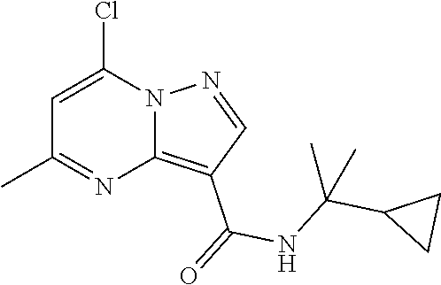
C1=C(Cl)N2C(=C(C(=O)NC(C3CC3)(C)C)C=N2)N=C1C
